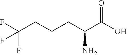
C(CCCC(C(O)=O)N)(F)(F)F
